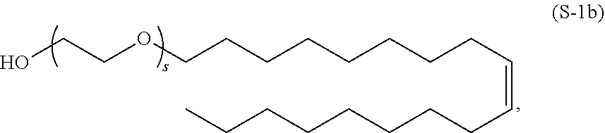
C(COCCCCCCCCC=CCCCCCCCC)O
